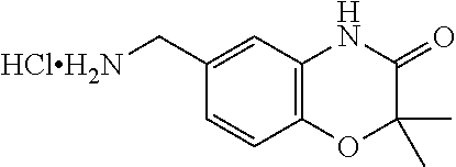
C1(C[HClH2N])=CC2=C(C=C1)OC(C)(C)C(=O)N2
